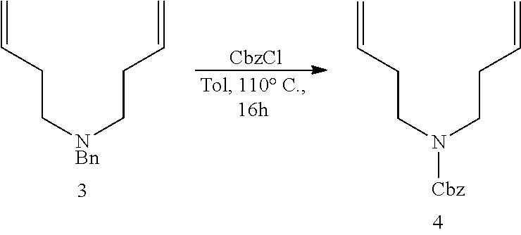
C(CC[NBn]CCC=C)=C.[CbzCl].C(CCN(CCC=C)[Cbz])=C
